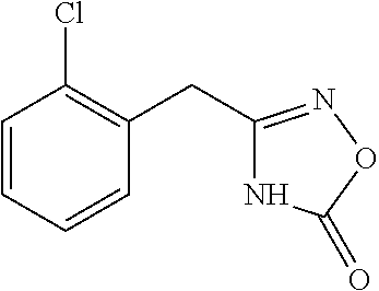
N1C(CC2=C(Cl)C=CC=C2)=NOC1=O
